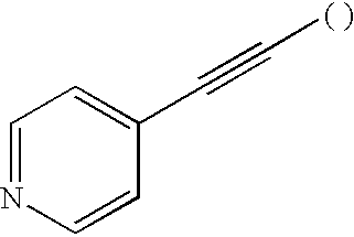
C1=NC=CC(C#C[( )])=C1
